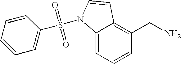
C1=CC=C2C(=C1CN)C=CN2S(=O)(=O)C1=CC=CC=C1
